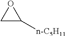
C1C([n-C5H11])O1
